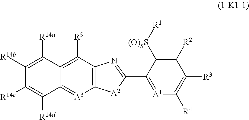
C12=C([R9])C3=C([A3]=C1C([R14d])=C([R14c])C([R14b])=C2[R14a])[A2]C(C1=[A1]C([R4])=C([R3])C([R2])=C1[(O)nS][R1])=N3
